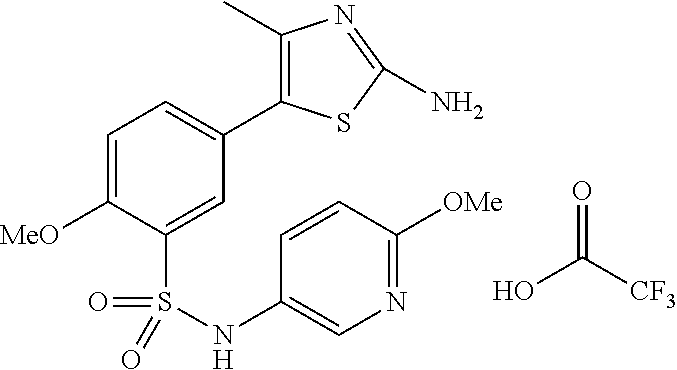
OC(=O)[CF3].C1=C([MeO])C(S(=O)(=O)NC2=CN=C([OMe])C=C2)=CC(C2=C(C)N=C(N)S2)=C1
